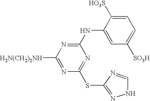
N(C1=NC([H2N(CH2)2NH])=NC(SC2=NNC=N2)=N1)C1=CC([SO3H])=CC=C1[HO3S]
